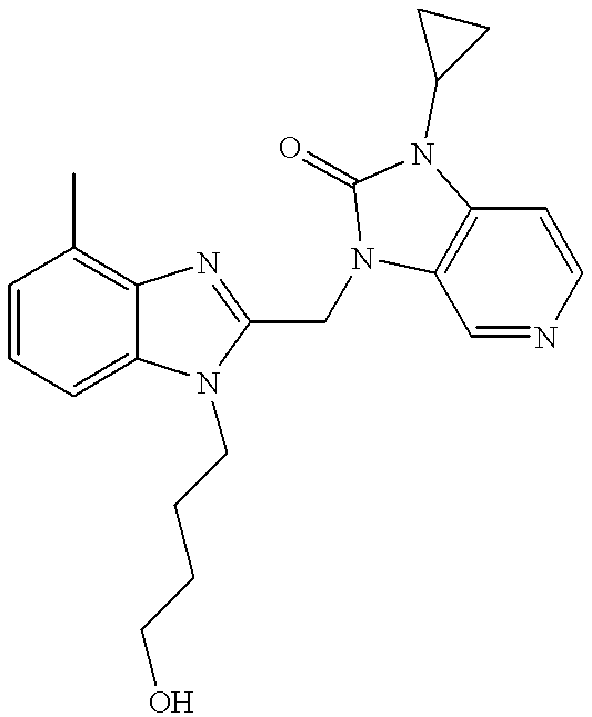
C1=CC=C2C(=C1C)N=C(CN1C3=C(C=CN=C3)N(C3CC3)C1=O)N2CCCCO
